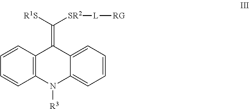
C12=C(C=CC=C1)C(=C([R1S])[SR2][L][RG])C1=CC=CC=C1N2[R3]
